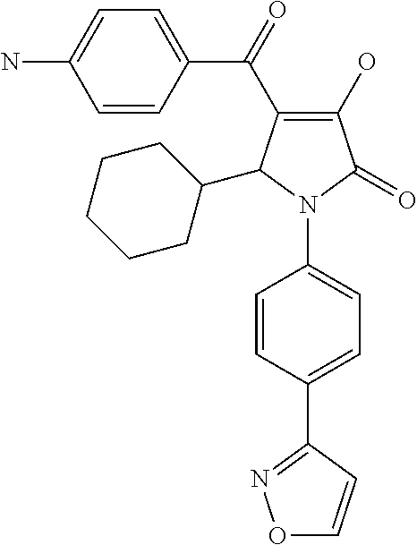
C1=CC(C(=O)C2=C(O)C(=O)N(C3=CC=C(C4=NOC=C4)C=C3)C2C2CCCCC2)=CC=C1N
